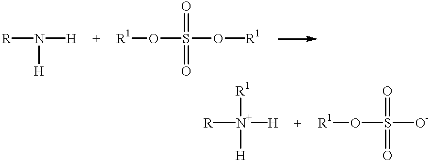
O=S(=O)([O-])O[R1].[R]N([H])[H].[R1]OS(O[R1])(=O)=O.[R][N+]([H])([R1])[H]
